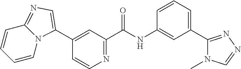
C1(C2=CN=C3C=CC=CN32)=CC(C(NC2=CC(C3=NN=CN3C)=CC=C2)=O)=NC=C1
